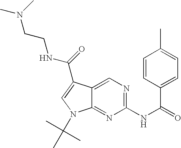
C1=CC(C(=O)NC2=NC=C3C(=N2)N(C(C)(C)C)C=C3C(NCCN(C)C)=O)=CC=C1C
